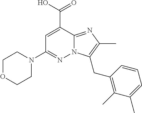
C1OCCN(C2=NN3C(=NC(C)=C3CC3=C(C)C(C)=CC=C3)C(C(=O)O)=C2)C1
